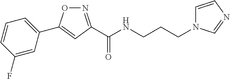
C1(C2=CC(C(NCCCN3C=CN=C3)=O)=NO2)=CC=CC(F)=C1
